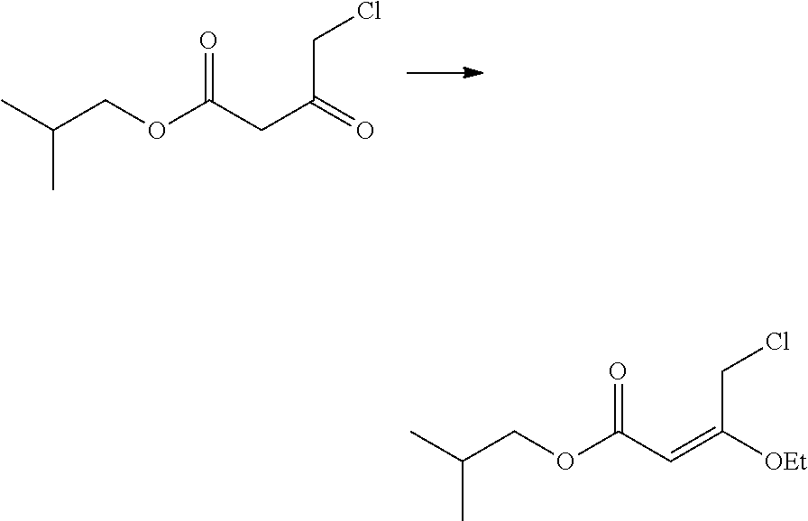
O=C(CC(CCl)=O)OCC(C)C.O=C(C=C(CCl)[OEt])OCC(C)C
